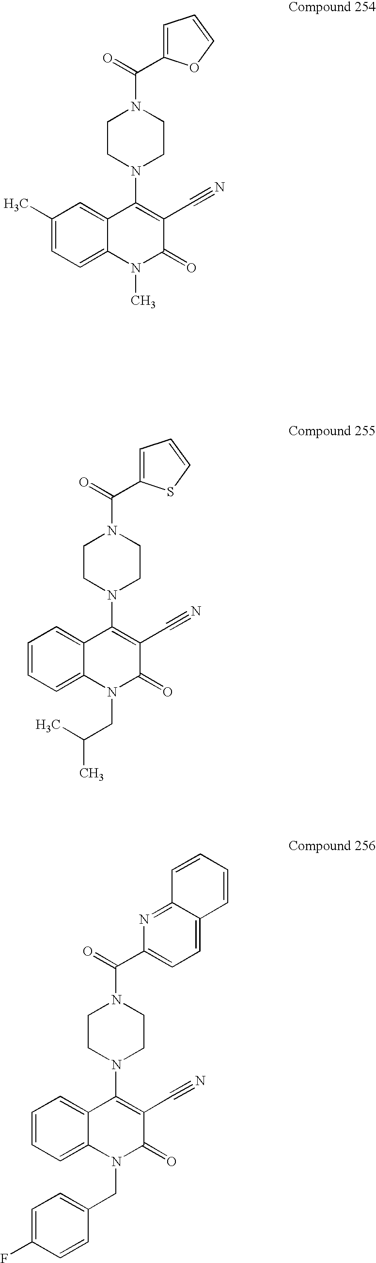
C1CN(C2=C(C#N)C(=O)N(C)C3=CC=C(C)C=C23)CCN1C(=O)C1=CC=CO1.C1CN(C2=C(C#N)C(=O)N(CC(C)C)C3=CC=CC=C23)CCN1C(=O)C1=CC=CS1.C1CN(C2=C(C#N)C(=O)N(CC3=CC=C(F)C=C3)C3=CC=CC=C23)CCN1C(=O)C1=CC=C2C(=N1)C=CC=C2
